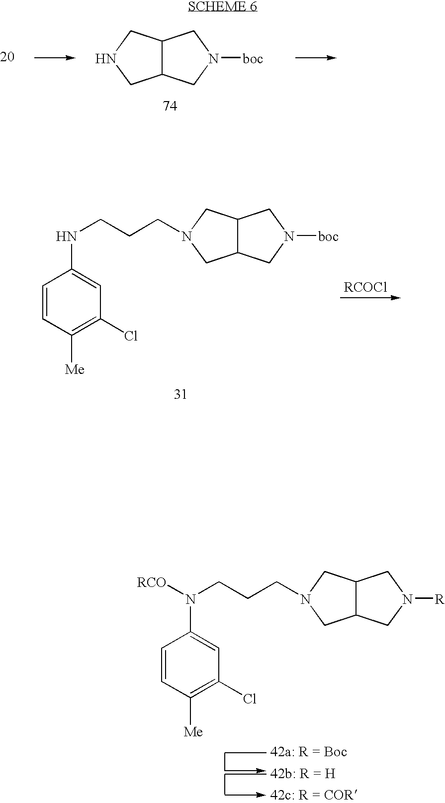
C12C(CN([boc])C1)CNC2.C12C(CN([boc])C1)CN(CCCNC1=CC(Cl)=C([Me])C=C1)C2.C12C(CN([R])C1)CN(CCCN(C1=CC(Cl)=C([Me])C=C1)[RCO])C2
